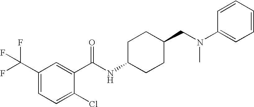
C1(C(F)(F)F)=CC=C(Cl)C(C(NC2CCC(CN(C3=CC=CC=C3)C)CC2)=O)=C1
